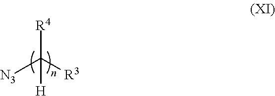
[R4]C([R3])([N3])[H]
